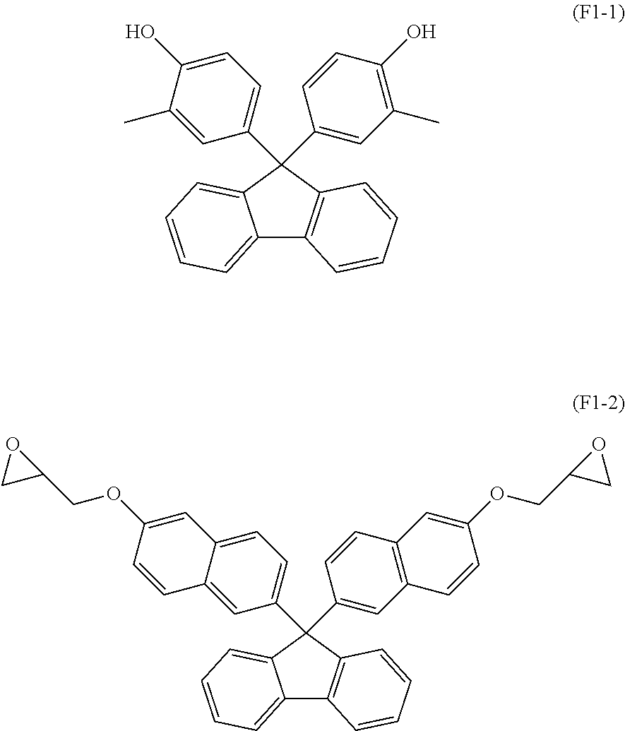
C12=CC=CC=C1C(C1=CC=C(O)C(C)=C1)(C1=CC(C)=C(O)C=C1)C1=C2C=CC=C1.C12=CC=CC=C1C(C1=CC=C3C(=C1)C=CC(OCC1OC1)=C3)(C1=CC3=C(C=C1)C=C(OCC1CO1)C=C3)C1=C2C=CC=C1
